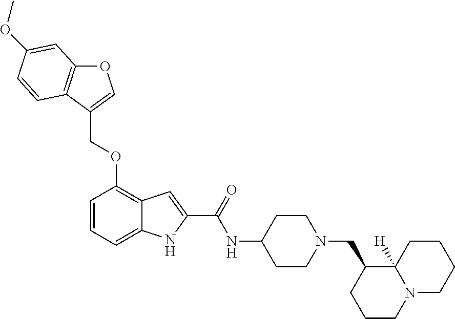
O1C2=C(C(COC3=C4C(=CC=C3)NC(C(=O)NC3CCN(CC5CCCN6C5([H])CCCC6)CC3)=C4)=C1)C=CC(OC)=C2
